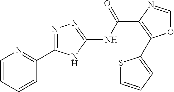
C1=CC=CC(C2=NN=C(NC(C3=C(C4=CC=CS4)OC=N3)=O)N2)=N1
